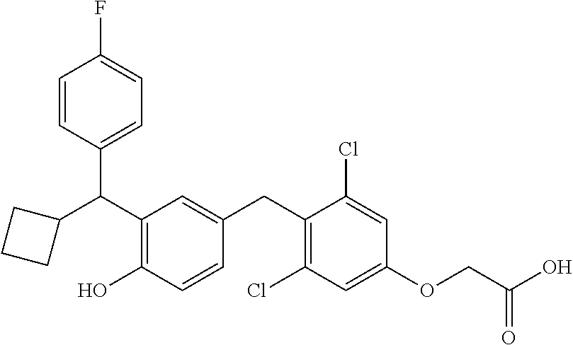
C(C1=C(O)C=CC(CC2=C(Cl)C=C(OCC(O)=O)C=C2Cl)=C1)(C1=CC=C(F)C=C1)C1CCC1
